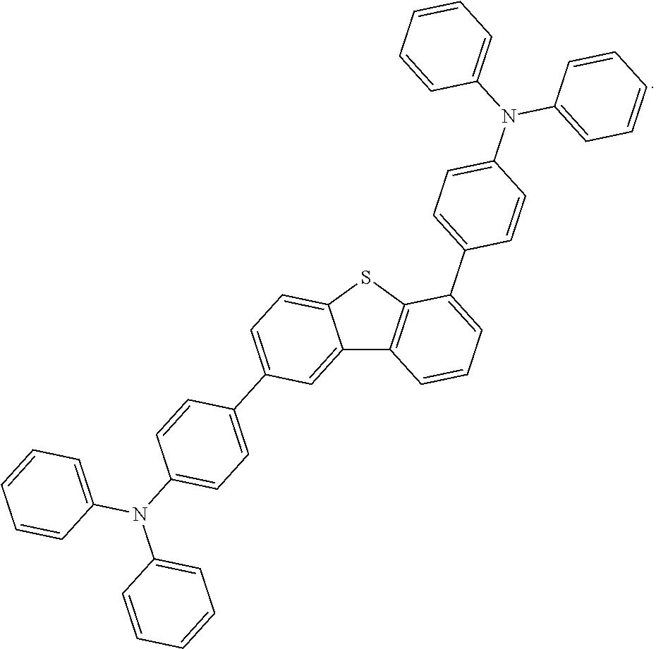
C12=CC(C3=CC=C(N(C4=CC=CC=C4)C4=CC=CC=C4)C=C3)=CC=C1SC1=C2C=CC=C1C1=CC=C(N(C2=CC=CC=C2)C2=CC=CC=C2)C=C1
